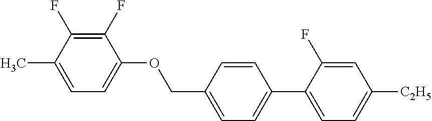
C1(F)=C(F)C(C)=CC=C1OCC1=CC=C(C2=CC=C([C2H5])C=C2F)C=C1
